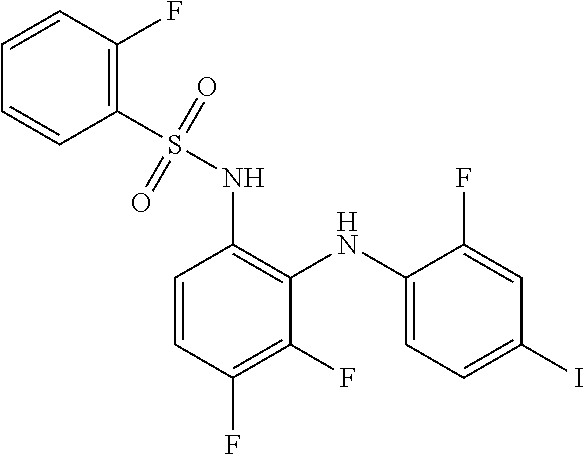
C1=CC(F)=C(F)C(NC2=CC=C(I)C=C2F)=C1NS(C1=C(F)C=CC=C1)(=O)=O
